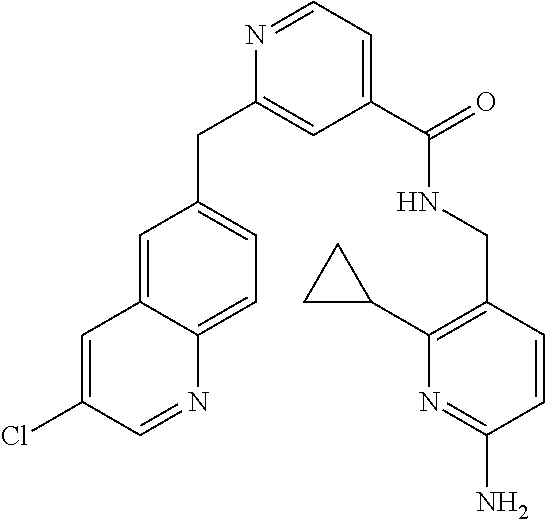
N1=CC=C(C(NCC2=C(C3CC3)N=C(N)C=C2)=O)C=C1CC1=CC=C2C(=C1)C=C(Cl)C=N2
